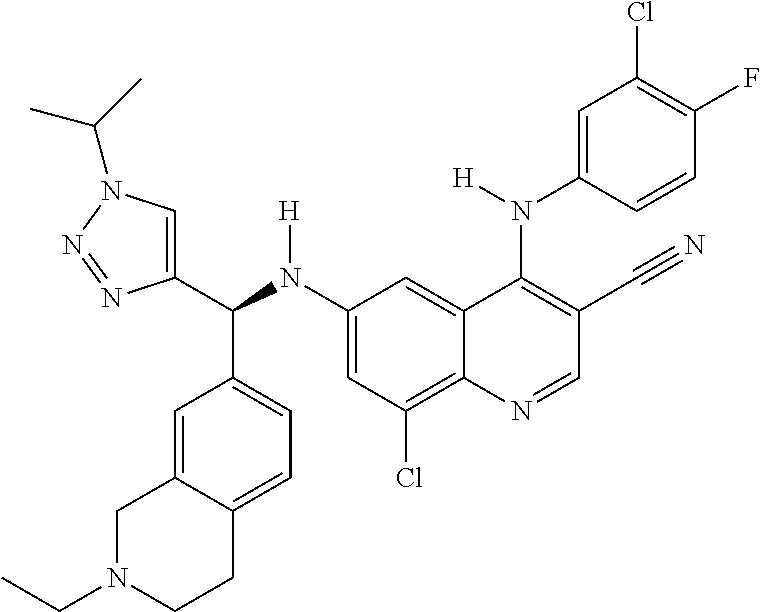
C1(N(C(C2=CN(C(C)C)N=N2)C2=CC=C3C(=C2)CN(CC)CC3)[H])=CC(Cl)=C2C(=C1)C(N(C1=CC(Cl)=C(F)C=C1)[H])=C(C#N)C=N2
